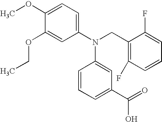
C1(OC)=CC=C(N(CC2=C(F)C=CC=C2F)C2=CC(C(=O)O)=CC=C2)C=C1OCC
